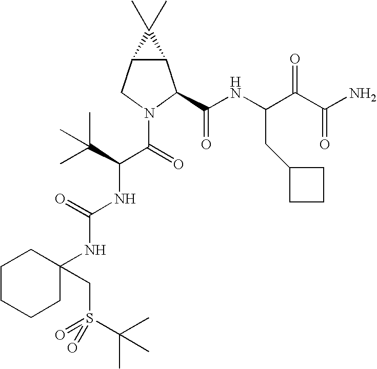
C12C(CN(C(C(NC(=O)NC3(CS(=O)(=O)C(C)(C)C)CCCCC3)C(C)(C)C)=O)C1C(NC(C(C(N)=O)=O)CC1CCC1)=O)C2(C)C
